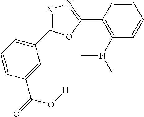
C1=CC=C(C2=NN=C(C3=C(N(C)C)C=CC=C3)O2)C=C1C(=O)O[H]
